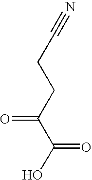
N#CCCC(C(O)=O)=O
